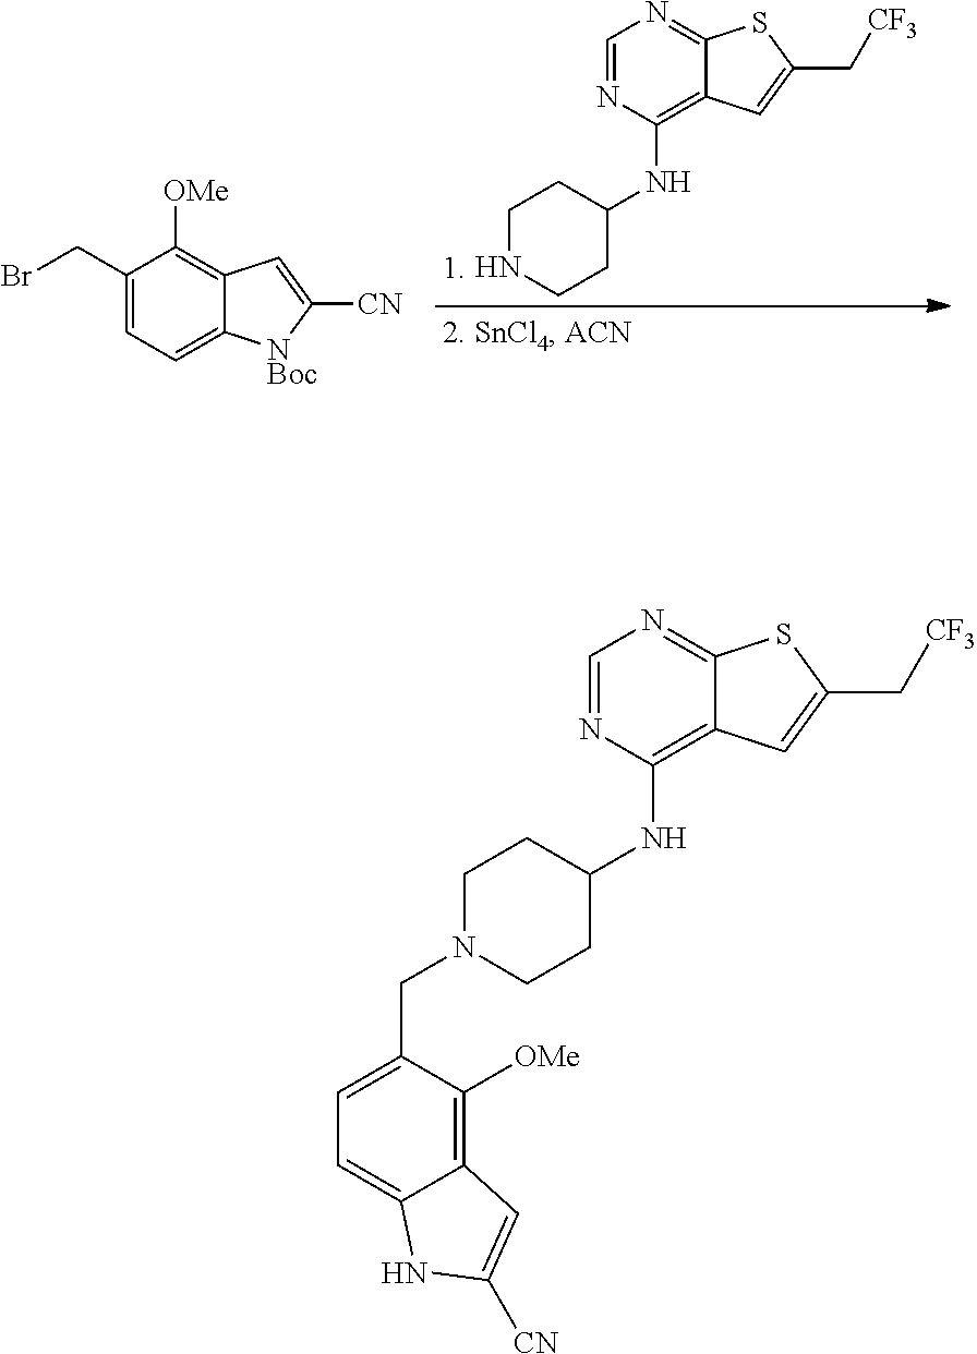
C1NCCC(NC2=C3C(=NC=N2)SC(C[CF3])=C3)C1.C1(CBr)=CC=C2C(=C1[OMe])C=C([CN])[NBoc]2.C12=C([OMe])C(CN3CCC(NC4=C5C(=NC=N4)SC(C[CF3])=C5)CC3)=CC=C1NC([CN])=C2
